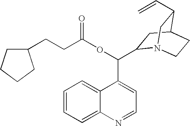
C(OC(=O)CCC1CCCC1)(C1=CC=NC2=CC=CC=C12)C1N2CCC(C1)C(C=C)C2
